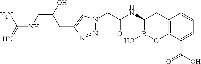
C(C1=CN(CC(NC2B(O)OC3=C(C2)C=CC=C3C(=O)O)=O)N=N1)C(O)CNC(N)=N
